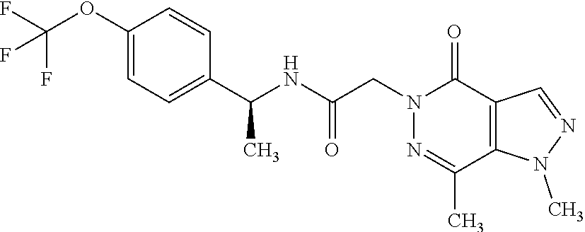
C1(OC(F)(F)F)=CC=C(C(NC(CN2C(=O)C3=C(C(C)=N2)N(C)N=C3)=O)C)C=C1
